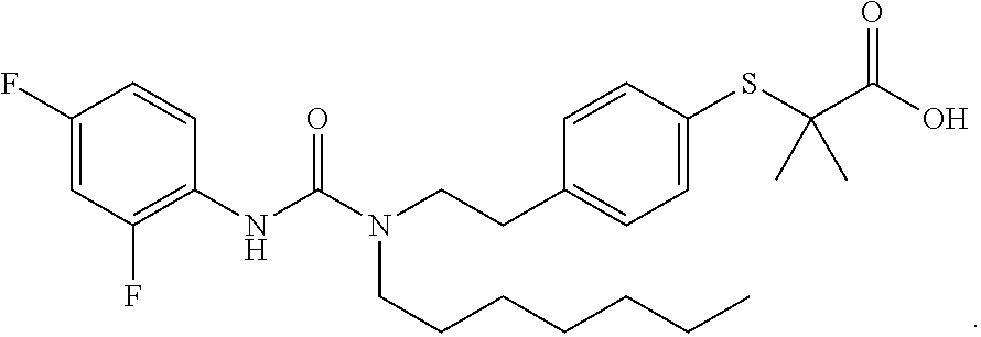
C1(F)=CC(F)=C(NC(N(CCC2=CC=C(SC(C(O)=O)(C)C)C=C2)CCCCCCC)=O)C=C1
